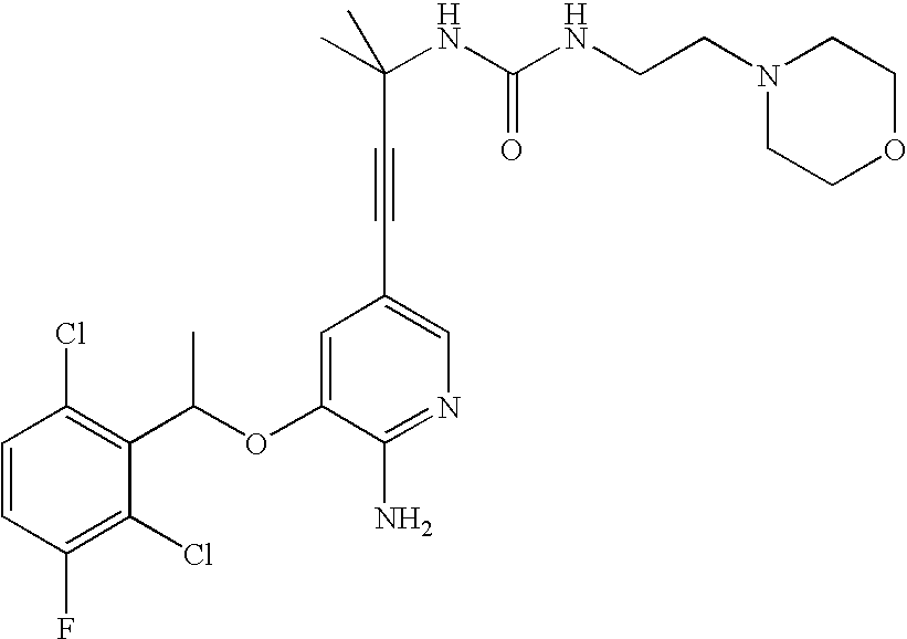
C1=CC(Cl)=C(C(OC2=CC(C#CC(NC(=O)NCCN3CCOCC3)(C)C)=CN=C2N)C)C(Cl)=C1F
